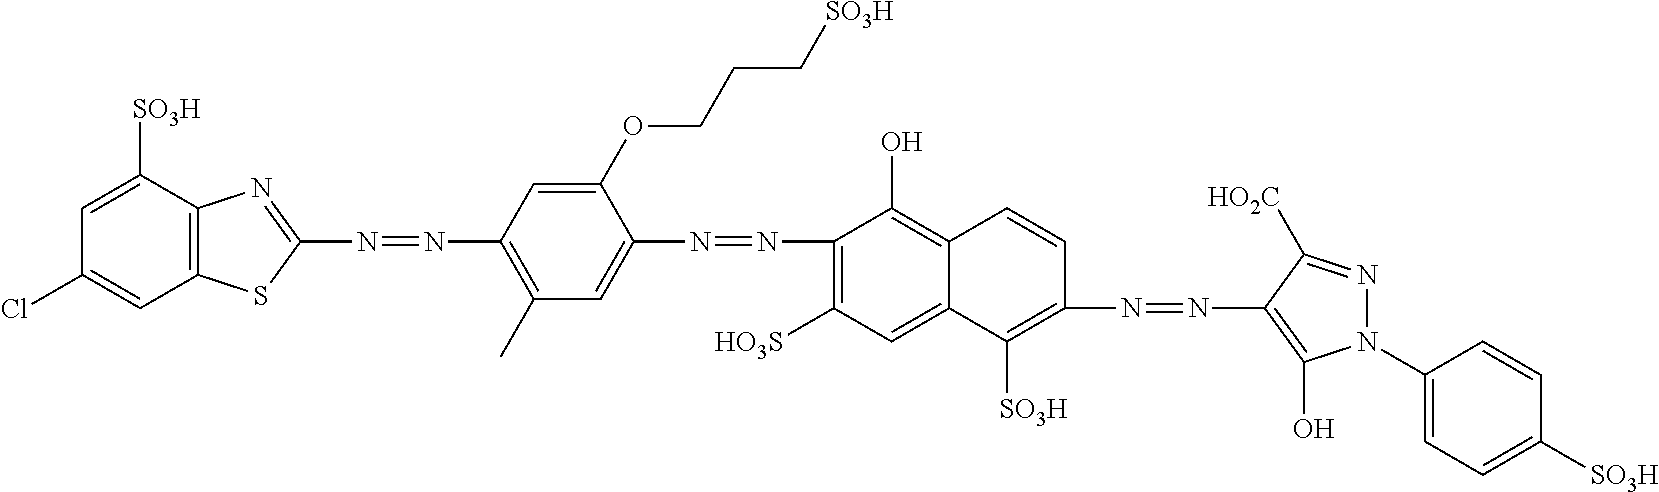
N(=NC1=C(C)C=C(N=NC2=C([HO3S])C=C3C(=C2O)C=CC(N=NC2=C(O)N(C4=CC=C([SO3H])C=C4)N=C2[HO2C])=C3[SO3H])C(OCCC[SO3H])=C1)C1=NC2=C(S1)C=C(Cl)C=C2[SO3H]
